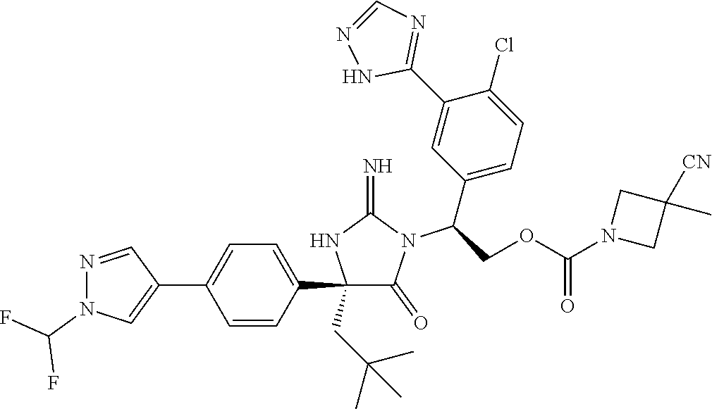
C1(C2=CC=C(C3=CN(C(F)F)N=C3)C=C2)(CC(C)(C)C)C(=O)N(C(C2=CC=C(Cl)C(C3=NC=NN3)=C2)COC(N2CC(C)([CN])C2)=O)C(=N)N1
